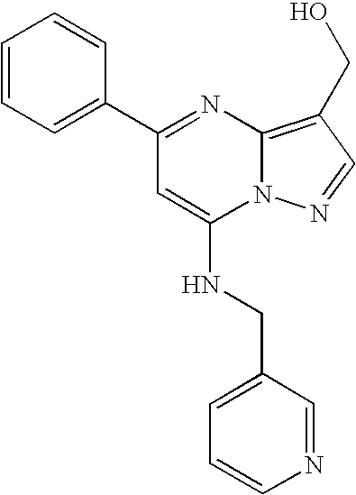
C1(C2=NC3=C(CO)C=NN3C(NCC3=CC=CN=C3)=C2)=CC=CC=C1
